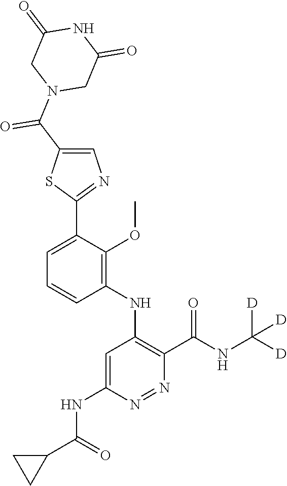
C1=C(C2=NC=C(C(N3CC(=O)NC(=O)C3)=O)S2)C(OC)=C(NC2=C(C(NC([D])([D])[D])=O)N=NC(NC(C3CC3)=O)=C2)C=C1
